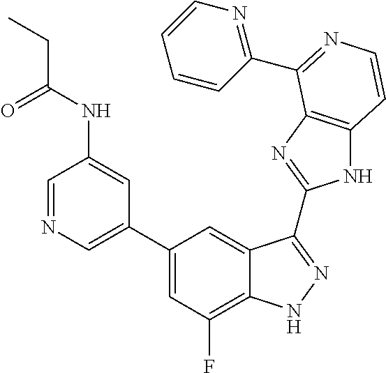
C1=C(C2=CC(F)=C3C(=C2)C(C2=NC4=C(N2)C=CN=C4C2=NC=CC=C2)=NN3)C=C(NC(=O)CC)C=N1
